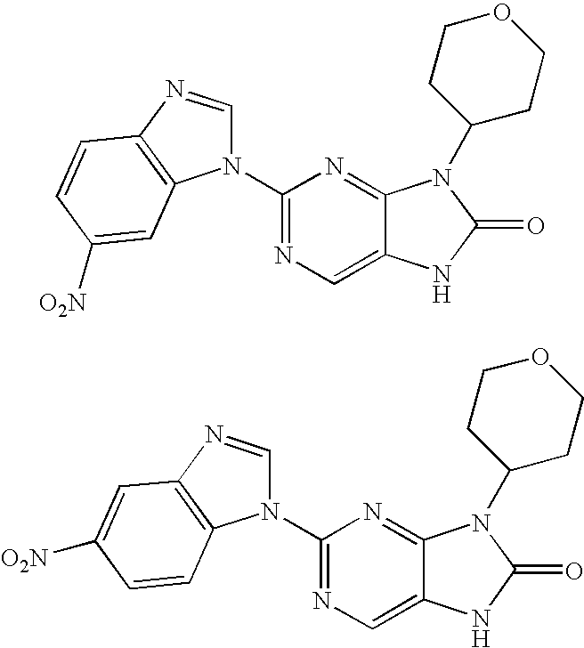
C12=CN=C(N3C=NC4=C3C=C([O2N])C=C4)N=C1N(C1CCOCC1)C(=O)N2.C12=CN=C(N3C=NC4=C3C=CC([O2N])=C4)N=C1N(C1CCOCC1)C(=O)N2
